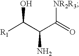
[R1]C(C(C([NR2R3])=O)N)O
